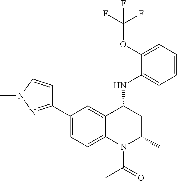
C1(NC2CC(C)N(C(C)=O)C3=CC=C(C4=NN(C)C=C4)C=C23)=CC=CC=C1OC(F)(F)F
